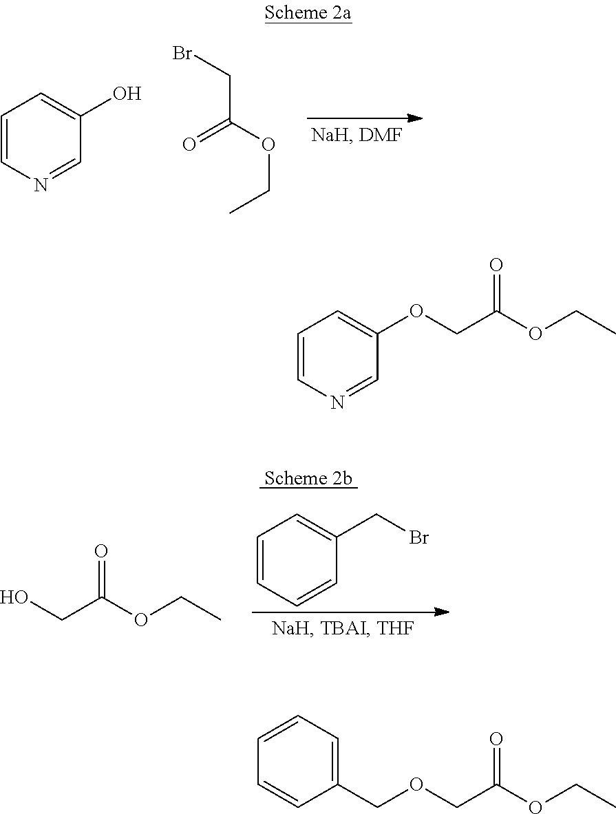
C1=CN=CC(O)=C1.BrCC(=O)OCC.C1=CC=CC(CBr)=C1.OCC(OCC)=O.C1=CN=CC(OCC(OCC)=O)=C1.C1=CC(COCC(OCC)=O)=CC=C1
